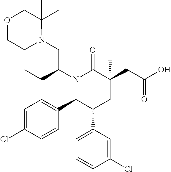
C1=C(Cl)C=CC(C2C(C3=CC=CC(Cl)=C3)CC(CC(=O)O)(C)C(=O)N2C(CN2C(C)(C)COCC2)CC)=C1
